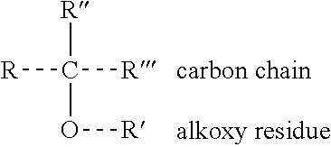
[R]C(O[R])([R])[R]
